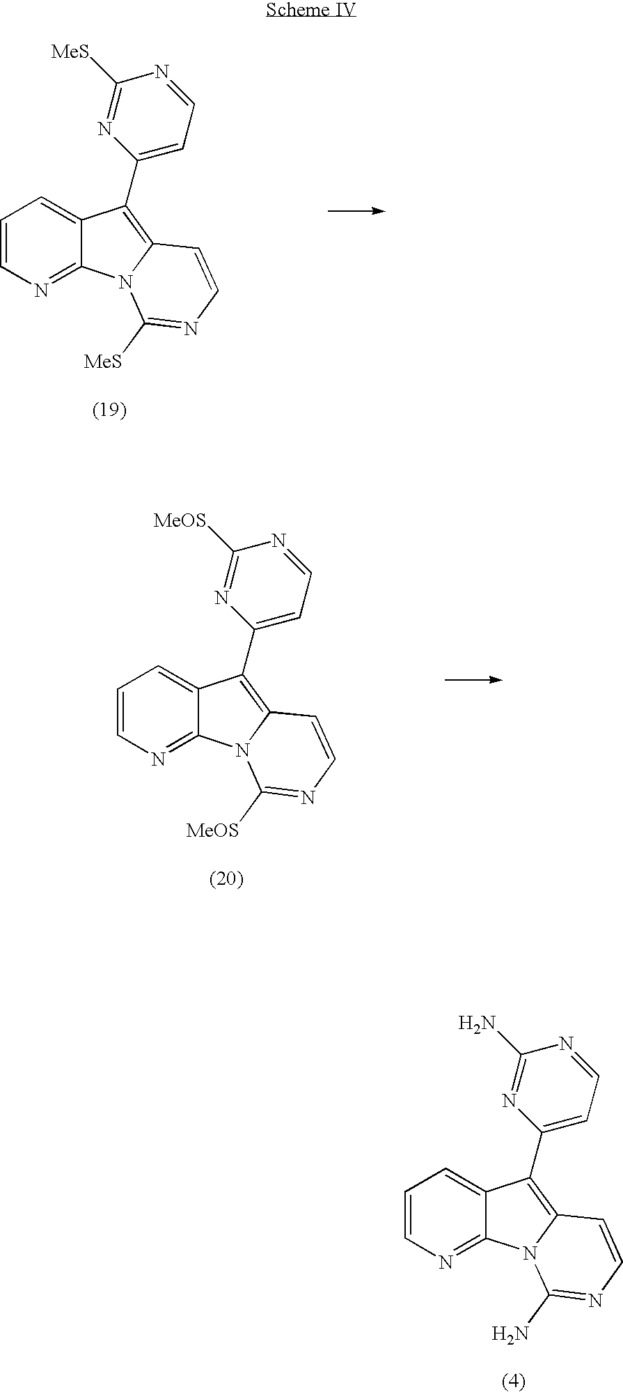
C1=CN=C2C(=C1)C(C1=CC=NC([MeS])=N1)=C1N2C([MeS])=NC=C1.C1=CN=C2C(=C1)C(C1=CC=NC([MeOS])=N1)=C1N2C([MeOS])=NC=C1.C1=CN=C2C(=C1)C(C1=CC=NC(N)=N1)=C1N2C(N)=NC=C1
